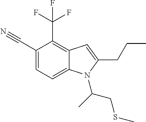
C1(C#N)=CC=C2C(=C1C(F)(F)F)C=C(CCC)N2C(CSC)C
